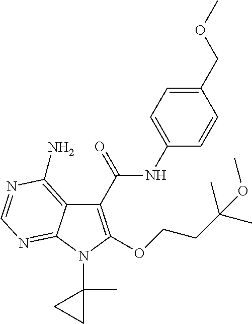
C1(C(=O)NC2=CC=C(COC)C=C2)=C(OCCC(C)(C)OC)N(C2(C)CC2)C2=NC=NC(N)=C12
